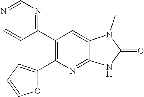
C1(C2=C(C3=NC=NC=C3)C=C3C(=N2)NC(=O)N3C)=CC=CO1
